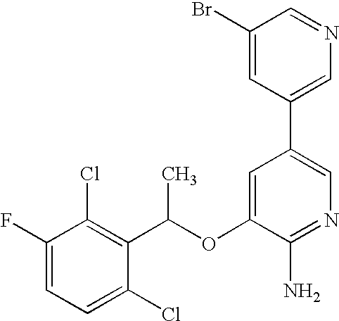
C1(OC(C2=C(Cl)C(F)=CC=C2Cl)C)=CC(C2=CN=CC(Br)=C2)=CN=C1N
